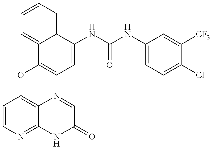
C1=CN=C2C(=C1OC1=CC=C(NC(=O)NC3=CC=C(Cl)C([CF3])=C3)C3=CC=CC=C13)N=CC(=O)N2
